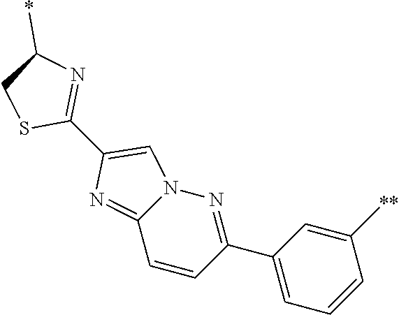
C1(*)CSC(C2=CN3C(=N2)C=CC(C2=CC=CC([**])=C2)=N3)=N1
